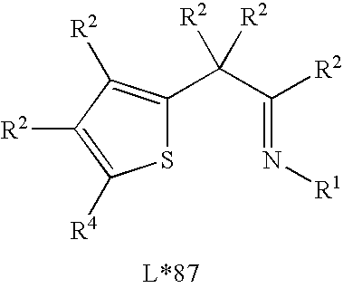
N(=C(C([R2])([R2])C1=C([R2])C([R2])=C([R4])S1)[R2])[R1]
